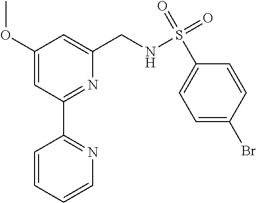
C1(OC)=CC(C2=NC=CC=C2)=NC(CNS(C2=CC=C(Br)C=C2)(=O)=O)=C1
